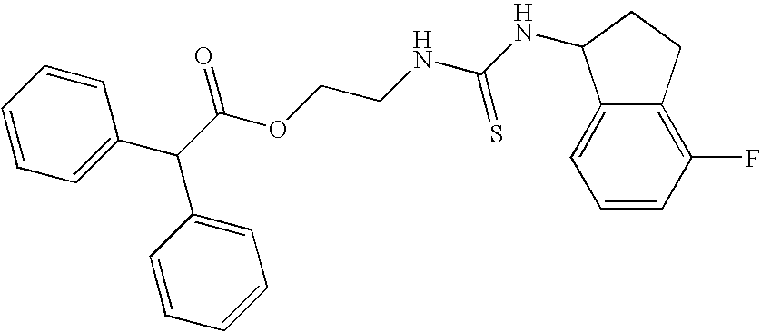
C1(C(C2=CC=CC=C2)C(OCCNC(NC2C3=CC=CC(F)=C3CC2)=S)=O)=CC=CC=C1
